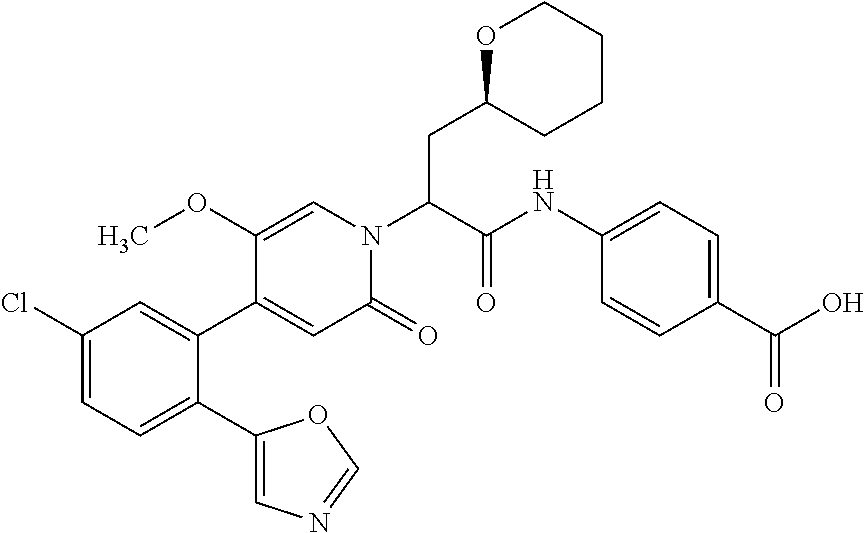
C1(Cl)=CC=C(C2=CN=CO2)C(C2=CC(=O)N(C(C(NC3=CC=C(C(O)=O)C=C3)=O)CC3CCCCO3)C=C2OC)=C1
